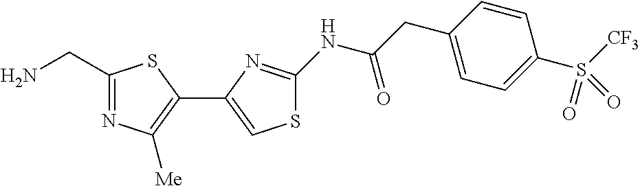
C1(CN)=NC([Me])=C(C2=CSC(NC(CC3=CC=C(S(=O)([CF3])=O)C=C3)=O)=N2)S1
